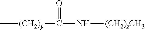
C[(CH2)y]C(=O)N[(CH2)zCH3]
